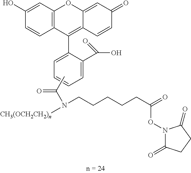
C1(O)=CC2=C(C=C1)C(C1=CC=CC=C1C(O)=O)=C1C(=CC(=O)C=C1)O2.CC(N(CCCCCC(=O)ON1C(=O)CCC1=O)[CH3(OCH2CH2)n])=O
